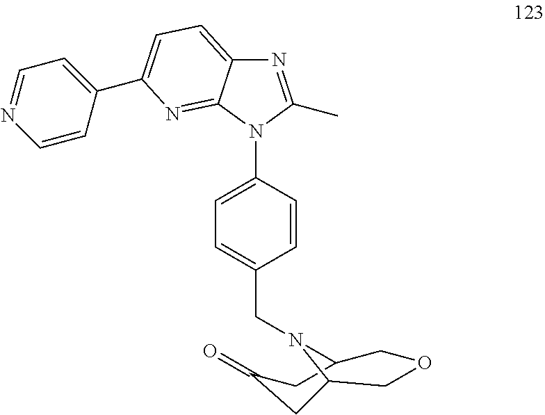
N1=C(C)N(C2=CC=C(CN3C4COCC3CC(=O)C4)C=C2)C2=NC(C3=CC=NC=C3)=CC=C12
